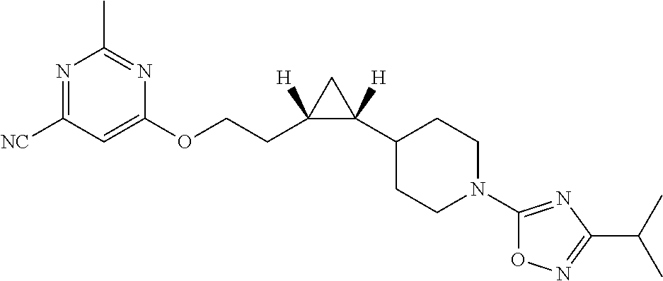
C1([NC])=NC(C)=NC(OCCC2([H])C(C3CCN(C4=NC(C(C)C)=NO4)CC3)([H])C2)=C1
